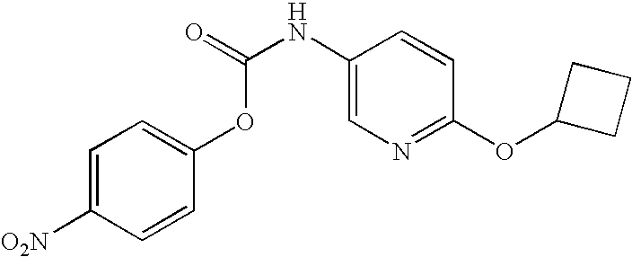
C1([O2N])=CC=C(OC(=O)NC2=CN=C(OC3CCC3)C=C2)C=C1
